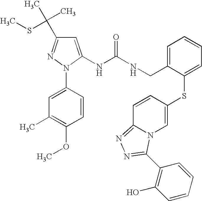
C1=C(NC(NCC2=CC=CC=C2SC2=CN3C(=NN=C3C3=C(O)C=CC=C3)C=C2)=O)N(C2=CC(C)=C(OC)C=C2)N=C1C(C)(C)SC
